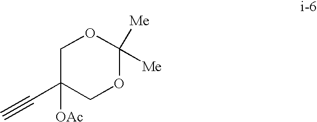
C1C([OAc])(C#C)COC([Me])([Me])O1
